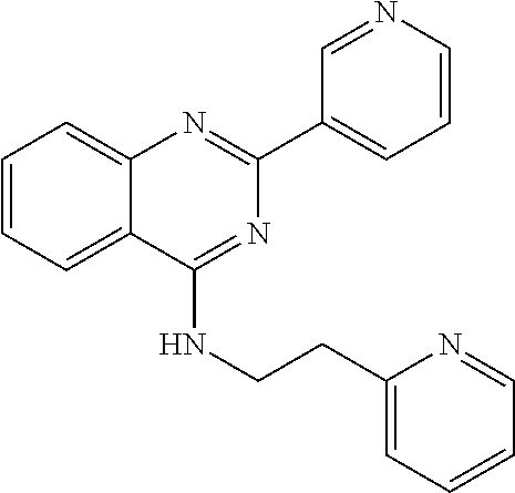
C1=CC=C2C(=C1)N=C(C1=CC=CN=C1)N=C2NCCC1=CC=CC=N1
